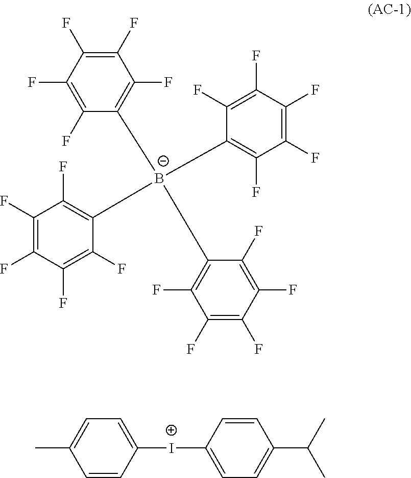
C1(F)=C(F)C(F)=C(F)C([B-](C2=C(F)C(F)=C(F)C(F)=C2F)(C2=C(F)C(F)=C(F)C(F)=C2F)C2=C(F)C(F)=C(F)C(F)=C2F)=C1F.[I+](C1=CC=C(C)C=C1)C1=CC=C(C(C)C)C=C1
